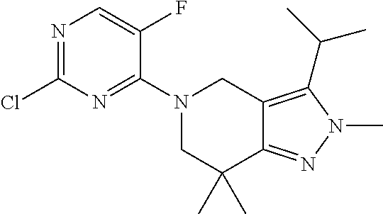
ClC1=NC=C(F)C(N2CC3=C(C(C)C)N(C)N=C3C(C)(C)C2)=N1
